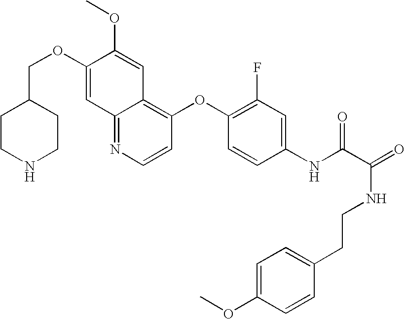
C(OC1=CC2=NC=CC(OC3=C(F)C=C(NC(C(=O)NCCC4=CC=C(OC)C=C4)=O)C=C3)=C2C=C1OC)C1CCNCC1
